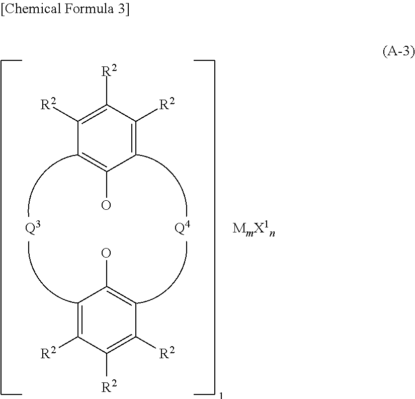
C1=C([R2])C([R2])=C([R2])C=C1O.C1=C([R2])C([R2])=C([R2])C=C1O.[Q4].[Q3].[MmX1n]
